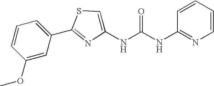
C1(OC)=CC(C2=NC(NC(NC3=NC=CC=C3)=O)=CS2)=CC=C1
